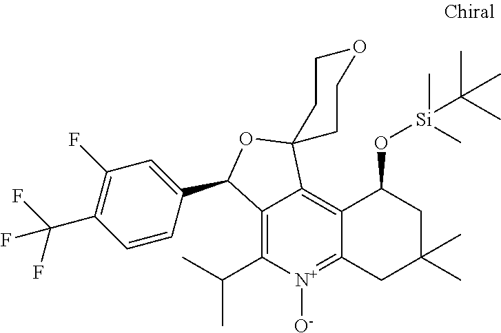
C12=C(C(C)C)[N+]([O-])=C3C(=C1C1(OC2C2=CC(F)=C(C(F)(F)F)C=C2)CCOCC1)C(O[Si](C(C)(C)C)(C)C)CC(C)(C)C3
